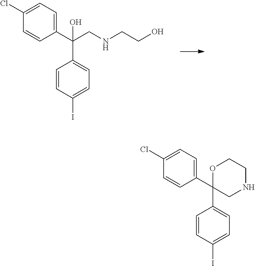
C1(C(C2=CC=C(I)C=C2)(CNCCO)O)=CC=C(Cl)C=C1.C1(C2(C3=CC=C(I)C=C3)CNCCO2)=CC=C(Cl)C=C1
